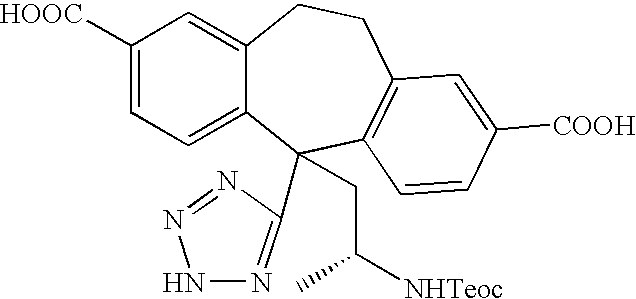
C1([HOOC])=CC=C2C(=C1)CCC1=C(C2(C2=NNN=N2)CC([NHTeoc])C)C=CC([COOH])=C1
